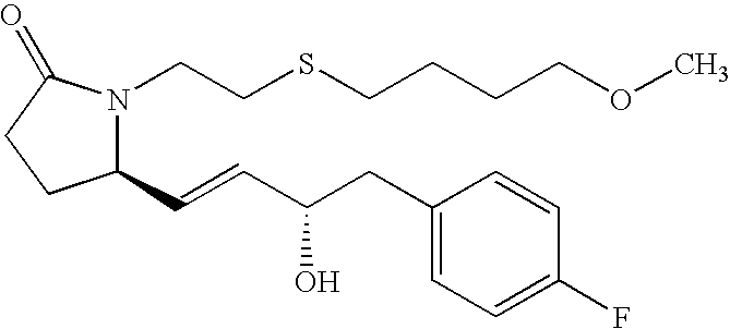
C1(C=CC(CC2=CC=C(F)C=C2)O)N(CCSCCCCOC)C(=O)CC1
